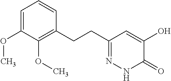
C1=C(OC)C(OC)=C(CCC2=NNC(=O)C(O)=C2)C=C1
